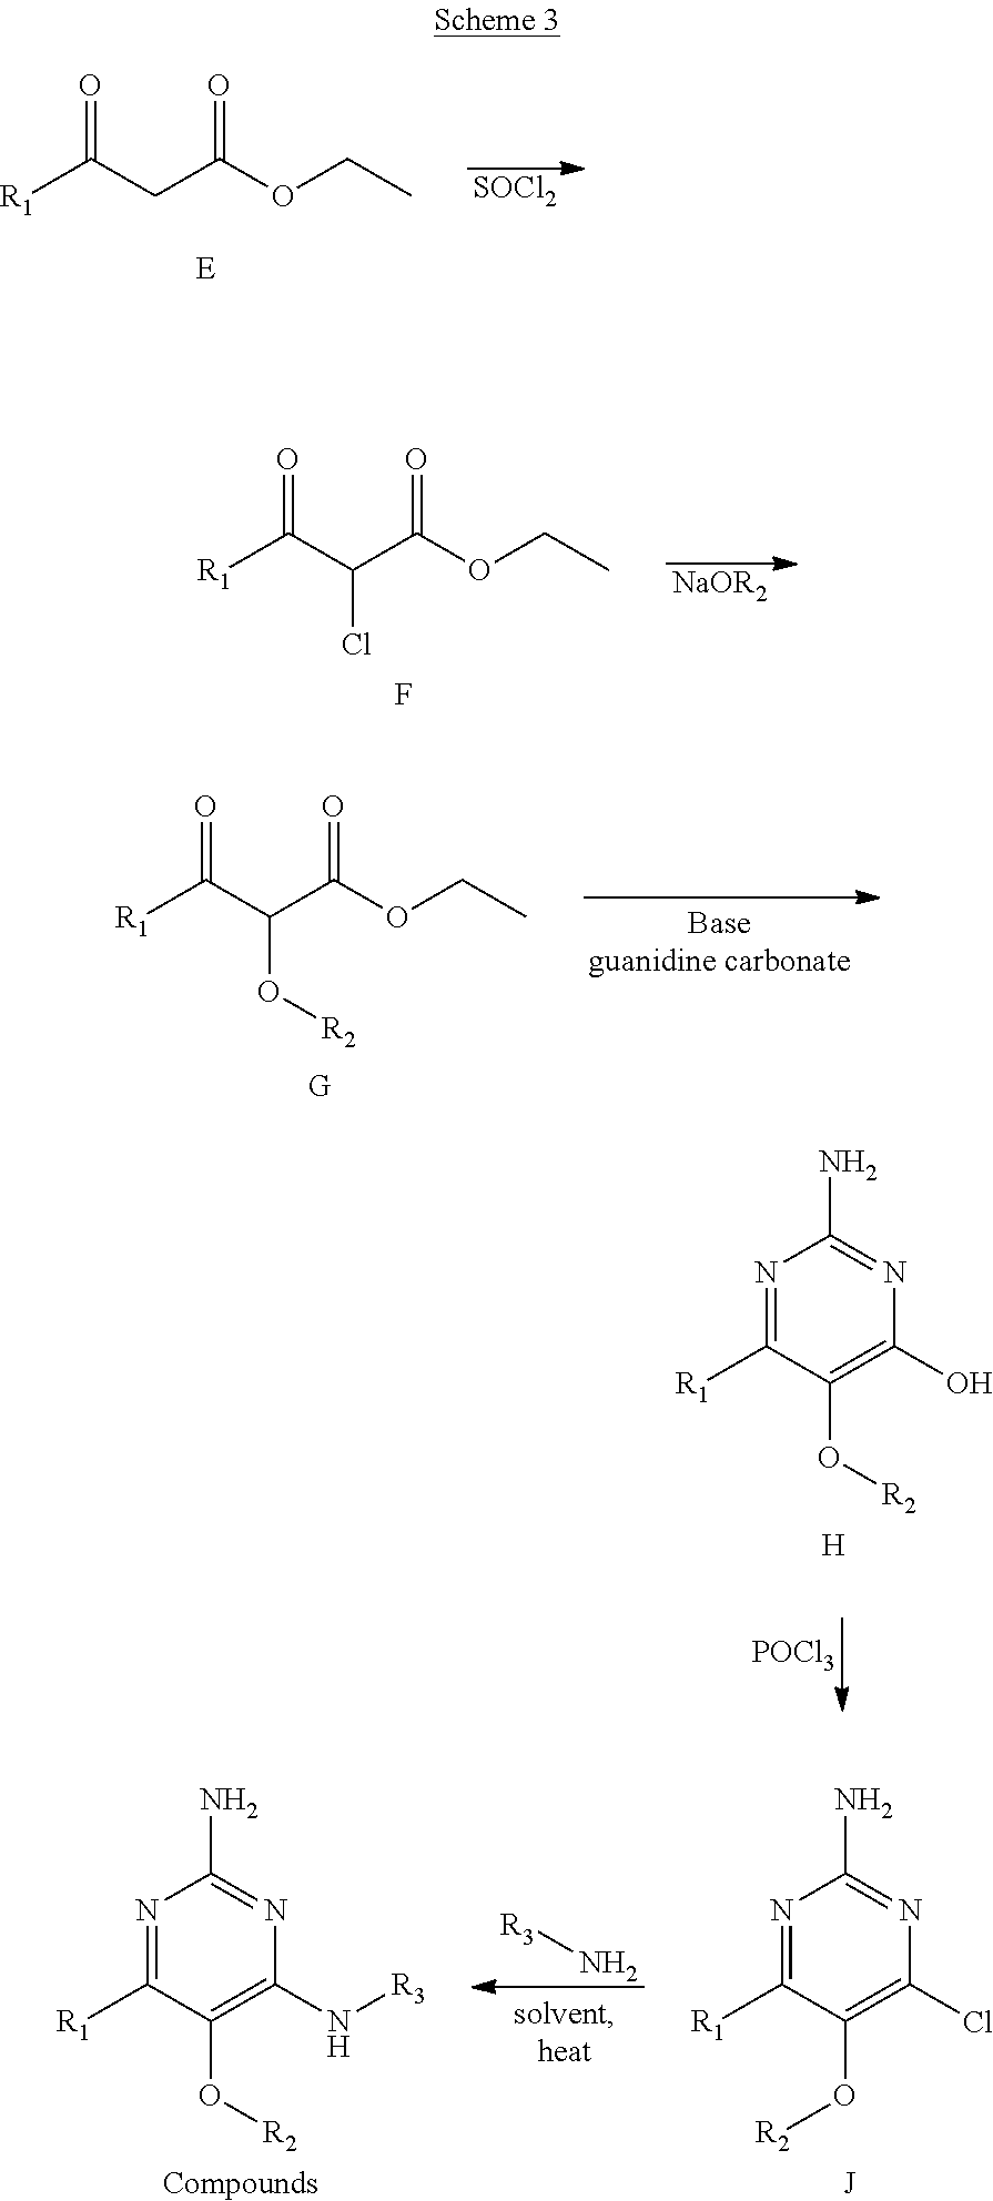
[R1]C(CC(OCC)=O)=O.[SOCl2].[R1]C(C(C(OCC)=O)Cl)=O.F.[NaOR2].[R1]C(C(C(OCC)=O)O[R2])=O.N1=C([R1])C(O[R2])=C(O)N=C1N.[H].[POCl3].N1=C([R1])C(O[R2])=C(Cl)N=C1N.[J].[R3]N.N1=C([R1])C(O[R2])=C(N[R3])N=C1N.[Compounds]
